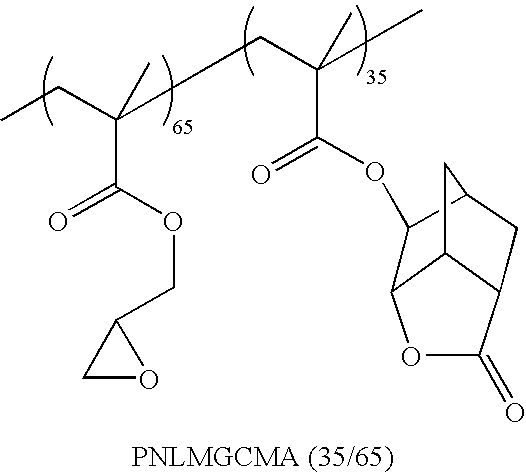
CCC(CC(C)(C)C(OC1C2OC(=O)C3CC1CC32)=O)(C)C(OCC1CO1)=O
